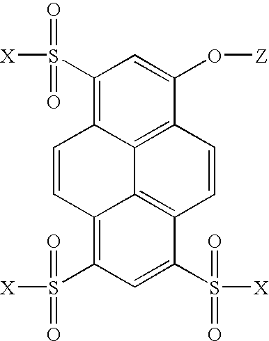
C1(S([X])(=O)=O)=C2C3=C(C(O[Z])=C1)C=CC1=C3C(=C(S(=O)([X])=O)C=C1S([X])(=O)=O)C=C2
